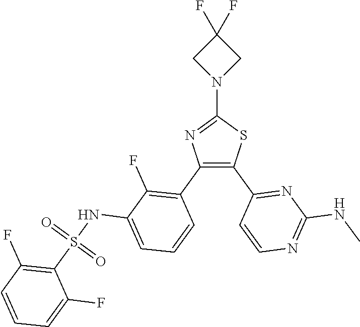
C1(N2CC(F)(F)C2)=NC(C2=C(F)C(NS(C3=C(F)C=CC=C3F)(=O)=O)=CC=C2)=C(C2=NC(NC)=NC=C2)S1
